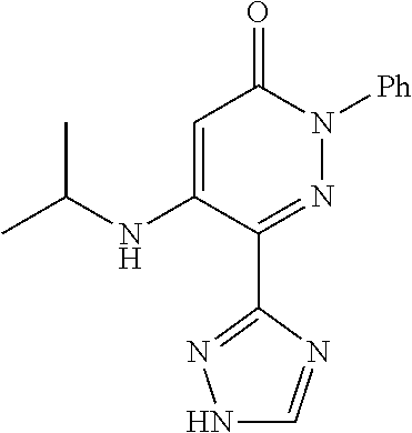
C(NC1=CC(=O)N([Ph])N=C1C1=NNC=N1)(C)C
